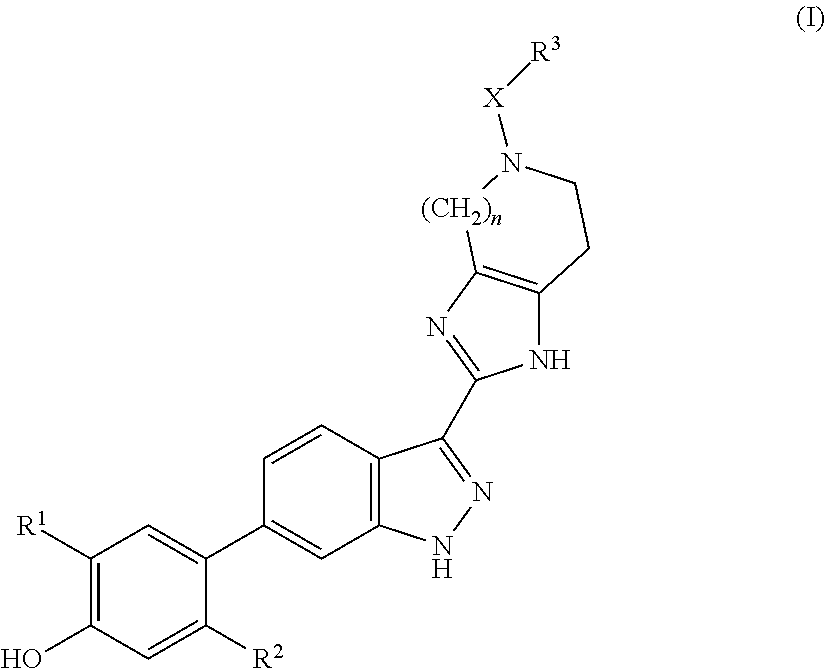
C1([R1])=C(O)C=C([R2])C(C2=CC3=C(C=C2)C(C2=NC4=C(N2)CCN([X][R3])[(CH2)n]4)=NN3)=C1
